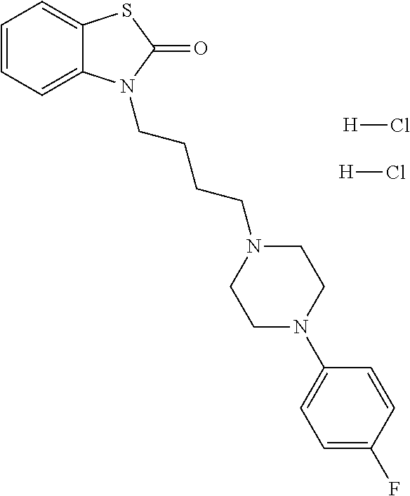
C1=CC=C2C(=C1)SC(=O)N2CCCCN1CCN(C2=CC=C(F)C=C2)CC1.[H]Cl.[H]Cl
